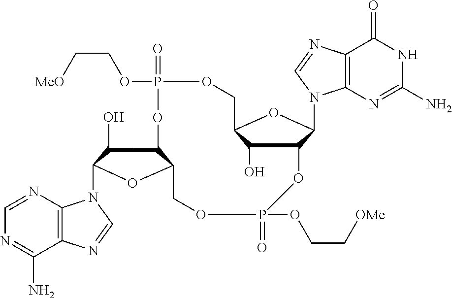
C12=C(N=CN=C1N)N(C1C(O)C3C(O1)COP(=O)(OCC[OMe])OC1C(O)C(COP(=O)(OCC[MeO])O3)OC1N1C3=C(N=C1)C(=O)NC(N)=N3)C=N2
